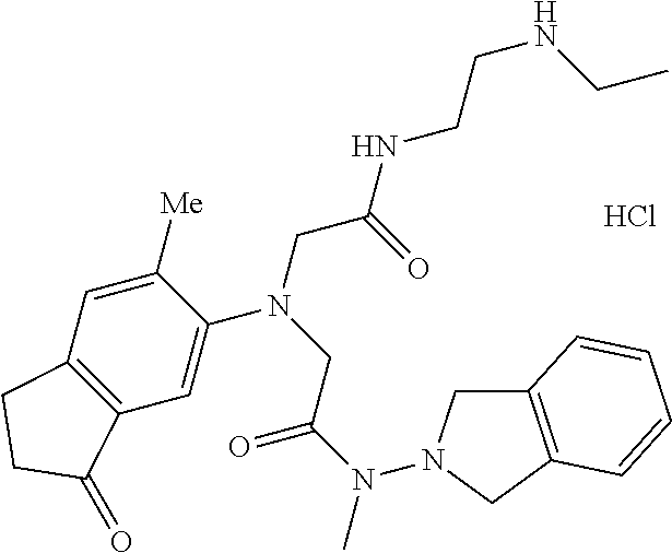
Cl.N(C)(C(=O)CN(CC(=O)NCCNCC)C1=CC2=C(C=C1[Me])CCC2=O)N1CC2=C(C1)C=CC=C2
